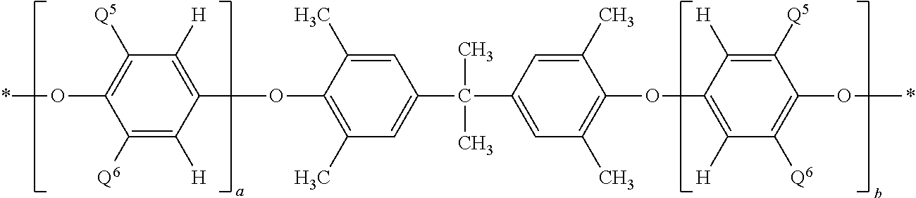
C1([Q6])=C([H])C(OC2=C(C)C=C(C(C3=CC(C)=C(OC4=C([H])C([Q6])=C(O*)C([Q5])=C4[H])C(C)=C3)(C)C)C=C2C)=C([H])C([Q5])=C1O*
